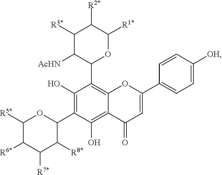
C1([R3*])C([AcHN])C(C2=C3OC(C4=CC=C([OH])C=C4)=CC(=O)C3=C(O)C(C3C([R8*])C([R7*])C([R6*])C([R5*])O3)=C2O)OC([R1*])C1[R2*]
